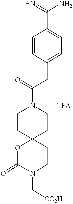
C1=CC(CC(=O)N2CCC3(CC2)OC(=O)N(C[CO2H])CC3)=CC=C1C(=N)N.[TFA]
